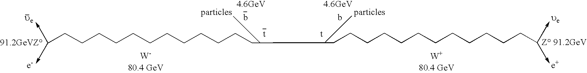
CCCCCCCCCCCCCCCCCCCCCCCCCCC
